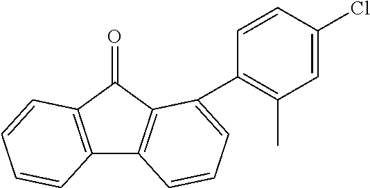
C12=C(C=CC=C1)C(=O)C1=C2C=CC=C1C1=C(C)C=C(Cl)C=C1
